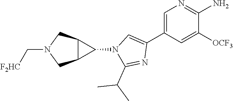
C1=C(C2=CN(C3C4C3CN(C[F2HC])C4)C(C(C)C)=N2)C=C([OCF3])C(N)=N1
